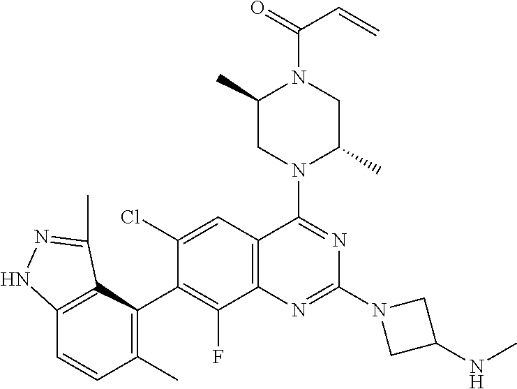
C12=C(C=C(Cl)C(C3=C(C)C=CC4=C3C(C)=NN4)=C1F)C(N1C(C)CN(C(=O)C=C)C(C)C1)=NC(N1CC(NC)C1)=N2
